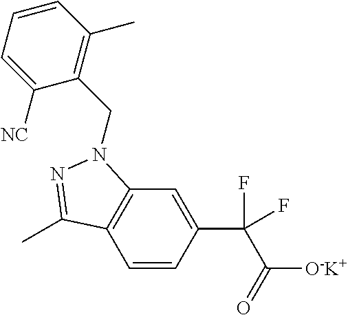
C1=CC(C(C(=O)[O-K+])(F)F)=CC2=C1C(C)=NN2CC1=C(C)C=CC=C1[NC]
